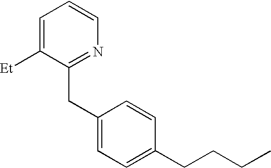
C1=C([Et])C(CC2=CC=C(CCCC)C=C2)=NC=C1
